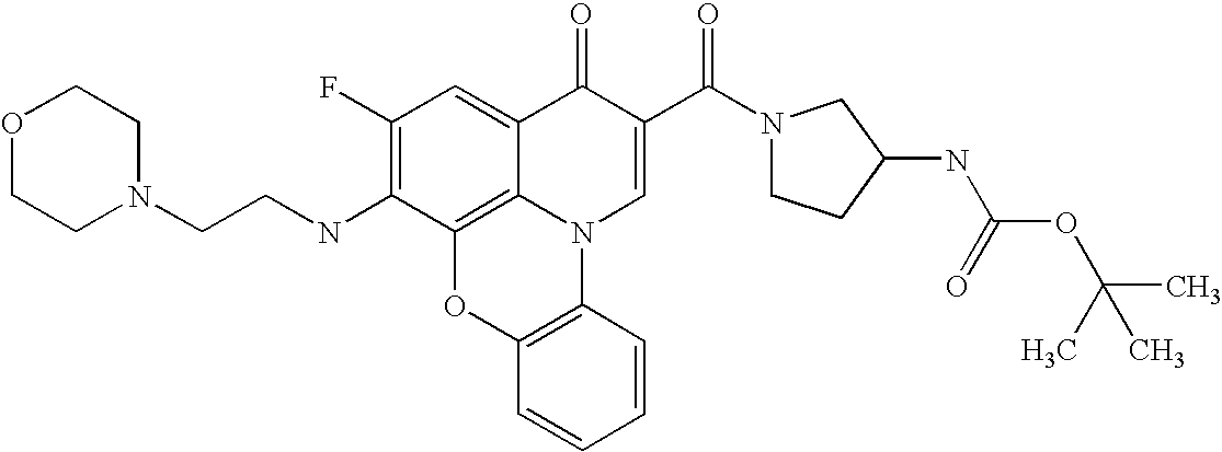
C1(F)=C(NCCN2CCOCC2)C2=C3C(=C1)C(=O)C(C(N1CCC(NC(OC(C)(C)C)=O)C1)=O)=CN3C1=C(O2)C=CC=C1
